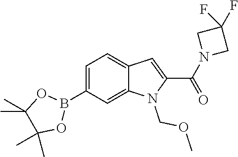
C1=C(B2OC(C)(C)C(C)(C)O2)C=C2C(=C1)C=C(C(N1CC(F)(F)C1)=O)N2COC
